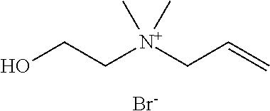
OCC[N+](CC=C)(C)C.[Br-]
